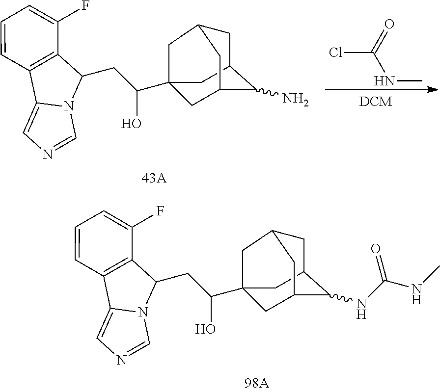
C12=CN=CN1C(CC(O)C13CC4CC(C(N)C(C1)C4)C3)C1=C2C=CC=C1F.ClC(NC)=O.C12=CN=CN1C(CC(O)C13CC4CC(C(NC(NC)=O)C(C1)C4)C3)C1=C2C=CC=C1F
